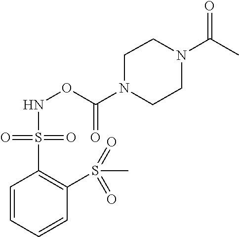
N(OC(=O)N1CCN(C(C)=O)CC1)S(C1=C(S(=O)(=O)C)C=CC=C1)(=O)=O
